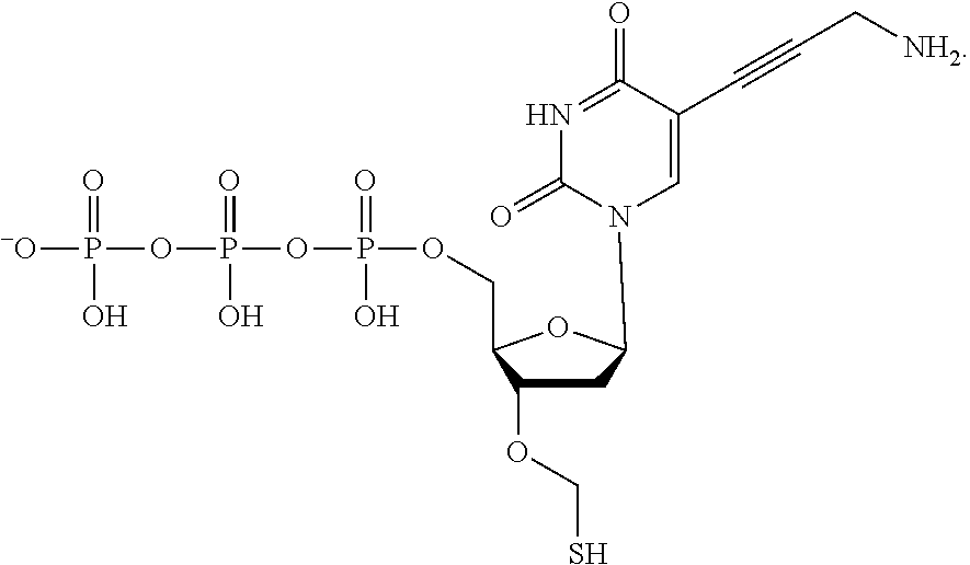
C1C(OCS)C(COP(OP(O)(=O)OP(O)(=O)[-O])(=O)O)OC1N1C=C(C#CC[NH2])C(=O)=NC1=O
